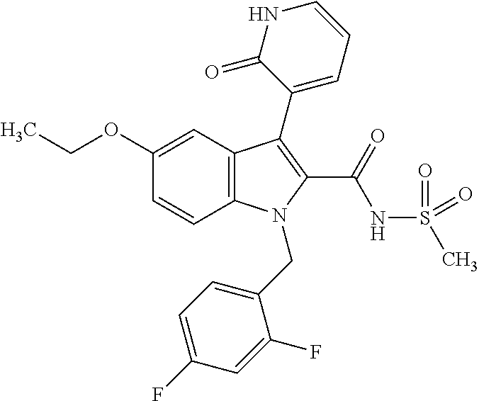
C1(OCC)=CC2=C(C=C1)N(CC1=CC=C(F)C=C1F)C(C(NS(C)(=O)=O)=O)=C2C1=CC=CNC1=O
